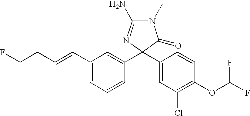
N1(C)C(N)=NC(C2=CC(Cl)=C(OC(F)F)C=C2)(C2=CC(C=CCCF)=CC=C2)C1=O
